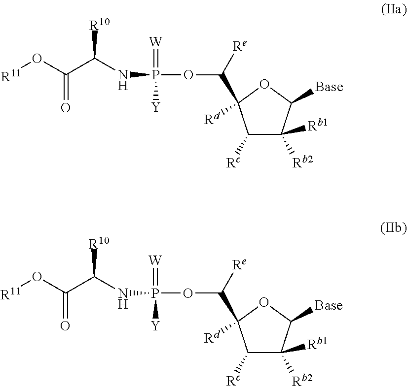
C1([Rc])C([Rb2])([Rb1])C([Base])OC1(C(OP(NC(C(=O)O[R11])[R10])(=[W])[Y])[Re])[Rd].C1([Rc])C([Rb2])([Rb1])C([Base])OC1(C(OP(NC(C(=O)O[R11])[R10])(=[W])[Y])[Re])[Rd]
